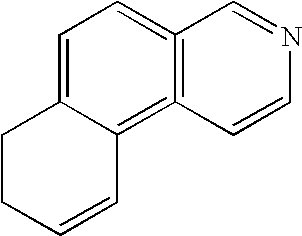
C1=C2C(=C3=C(=C1)C=NC=C3)C=CCC2
